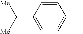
C1=C(C([Me])[Me])C=CC(C)=C1
